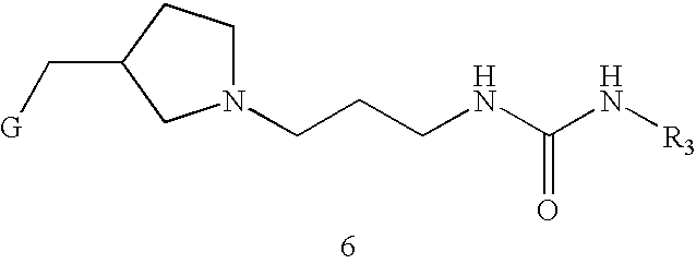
C(CCNC(N[R3])=O)N1CCC(C[G])C1
